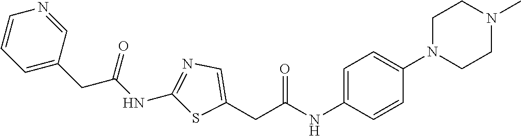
C1=CC=C(CC(NC2=NC=C(CC(NC3=CC=C(N4CCN(C)CC4)C=C3)=O)S2)=O)C=N1
